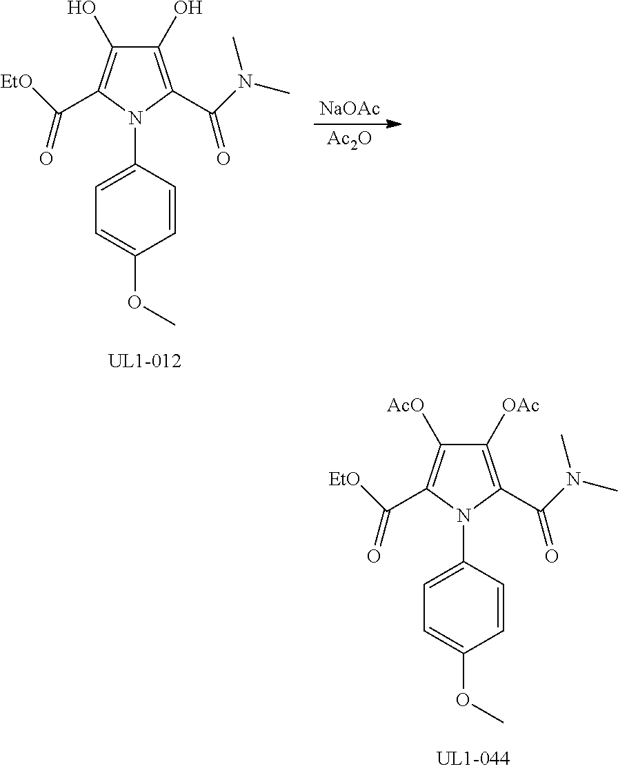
C1(O)=C(C(N(C)C)=O)N(C2=CC=C(OC)C=C2)C(C([EtO])=O)=C1O.[NaOAc].[Ac2O].C1([OAc])=C(C(N(C)C)=O)N(C2=CC=C(OC)C=C2)C(C([EtO])=O)=C1[AcO]
